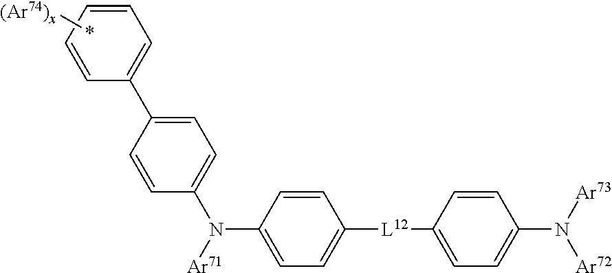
C1=CC=CC=C1C1=CC=C(N([Ar71])C2=CC=C([L12]C3=CC=C(N([Ar73])[Ar72])C=C3)C=C2)C=C1.*[(Ar74)x]
